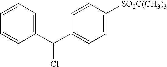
C1=CC=C(C(C2=CC=C([SO2C(CH3)3])C=C2)Cl)C=C1
